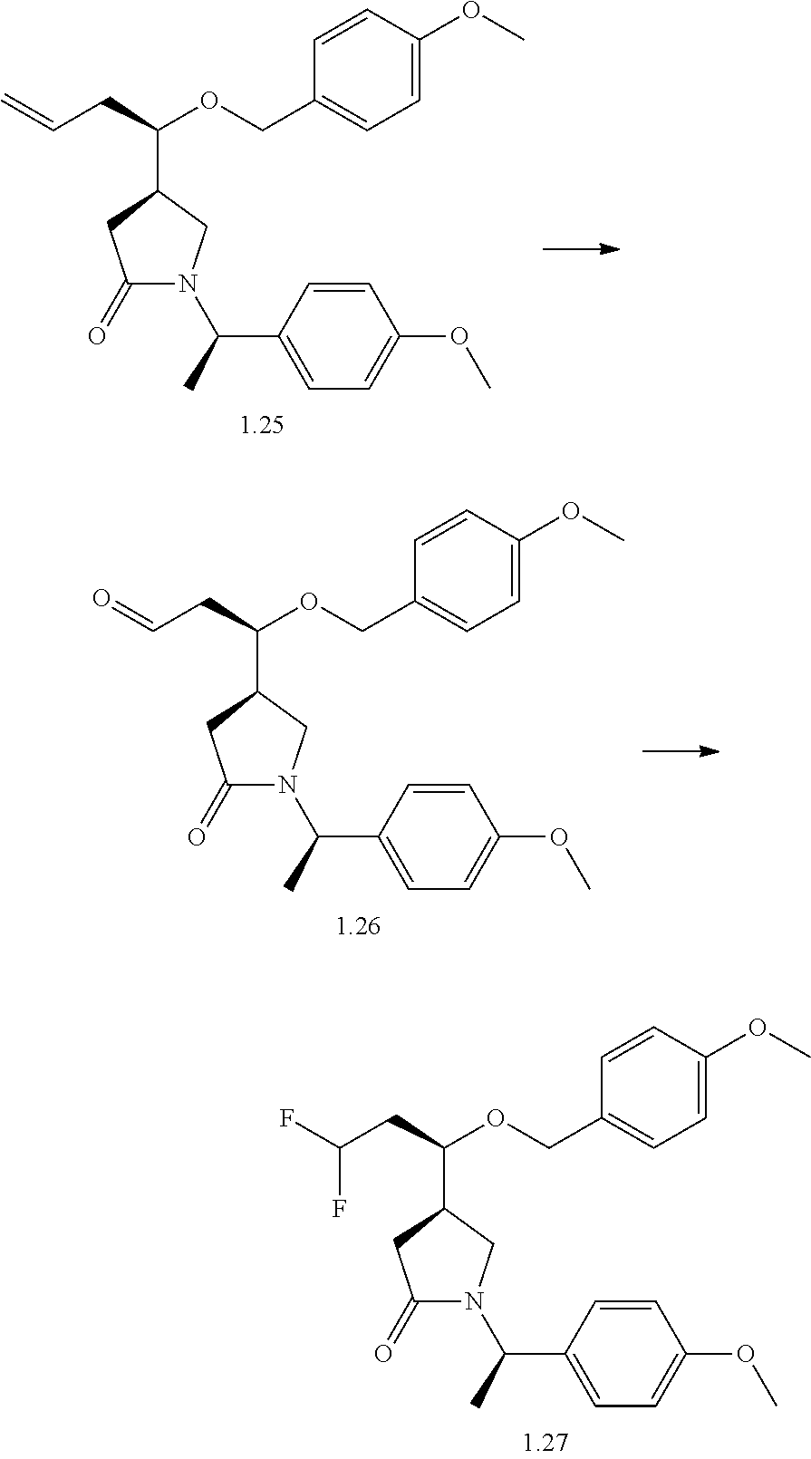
C1(=O)N(C(C)C2=CC=C(OC)C=C2)CC(C(CC=C)OCC2=CC=C(OC)C=C2)C1.C1(=O)N(C(C)C2=CC=C(OC)C=C2)CC(C(CC=O)OCC2=CC=C(OC)C=C2)C1.C1(=O)N(C(C)C2=CC=C(OC)C=C2)CC(C(CC(F)F)OCC2=CC=C(OC)C=C2)C1
